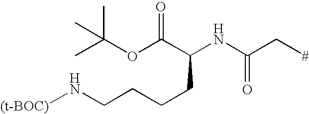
CC(OC(C(NC(C[#])=O)CCCCN[(t-BOC)])=O)(C)C
